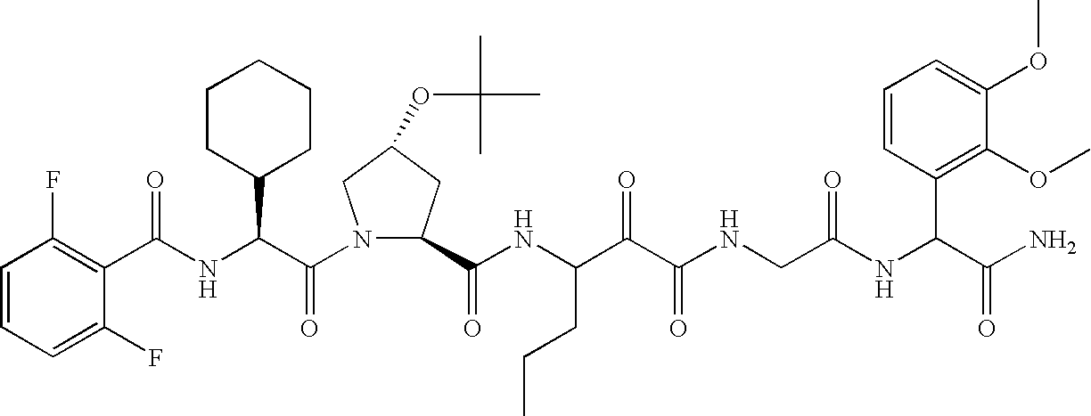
C(NC(C(N1C(C(NC(C(C(NCC(NC(C(N)=O)C2=C(OC)C(OC)=CC=C2)=O)=O)=O)CCC)=O)CC(OC(C)(C)C)C1)=O)C1CCCCC1)(=O)C1=C(F)C=CC=C1F
